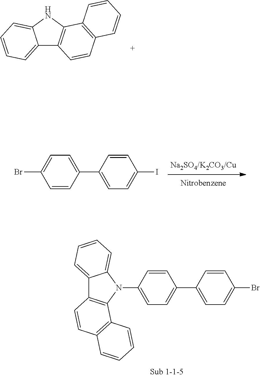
C12=CC=CC=C1NC1=C2C=CC2=C1C=CC=C2.C1(Br)=CC=C(C2=CC=C(I)C=C2)C=C1.C12=CC=CC=C1N(C1=CC=C(C3=CC=C(Br)C=C3)C=C1)C1=C2C=CC2=C1C=CC=C2
